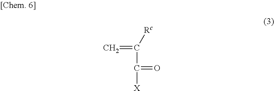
C=C([Rc])C([X])=O
